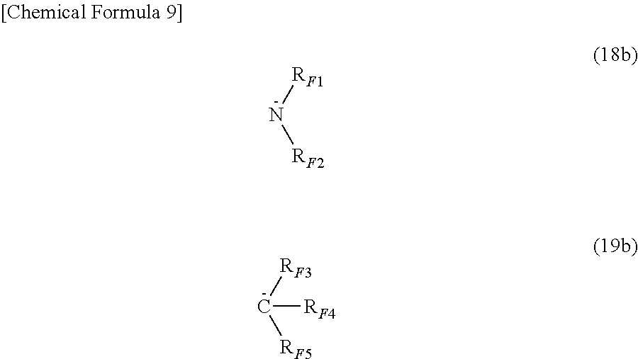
[RF1]N[RF2].[RF3]C([RF5])[RF4]
